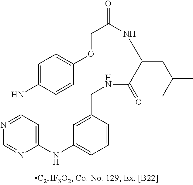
C12=CC(=NC=N1)NC1=CC=C(C=C1)OCC(=O)NC(CC(C)C)C(=O)NCC1=CC(=CC=C1)N2
